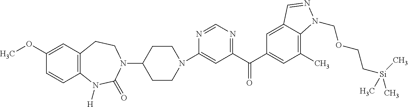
N1(C2=CC(C(C3=CC(C)=C4C(=C3)C=NN4COCC[Si](C)(C)C)=O)=NC=N2)CCC(N2C(=O)N([H])C3=C(CC2)C=C(OC)C=C3)CC1
